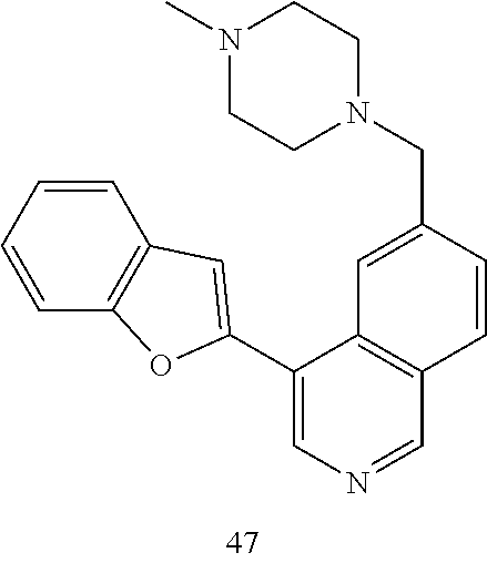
C1=CC=CC2=C1C=C(C1=CN=CC3=C1C=C(CN1CCN(C)CC1)C=C3)O2
